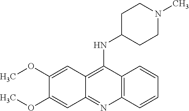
C12=C(C=CC=C1)N=C1C(=C2NC2CCN(C)CC2)C=C(OC)C(OC)=C1
